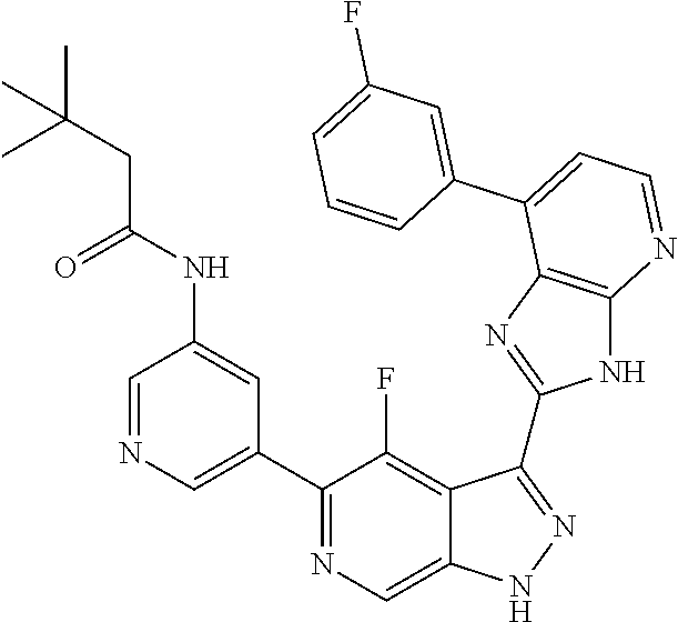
C1=NC=C(C2=NC=C3C(=C2F)C(C2=NC4=C(N2)N=CC=C4C2=CC(F)=CC=C2)=NN3)C=C1NC(CC(C)(C)C)=O
